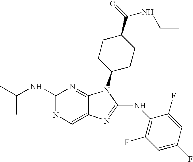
N1=C(NC(C)C)N=C2C(=C1)N=C(NC1=C(F)C=C(F)C=C1F)N2C1CCC(C(=O)NCC)CC1
